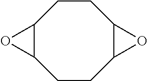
C1CC2C(CCC3C1O3)O2
